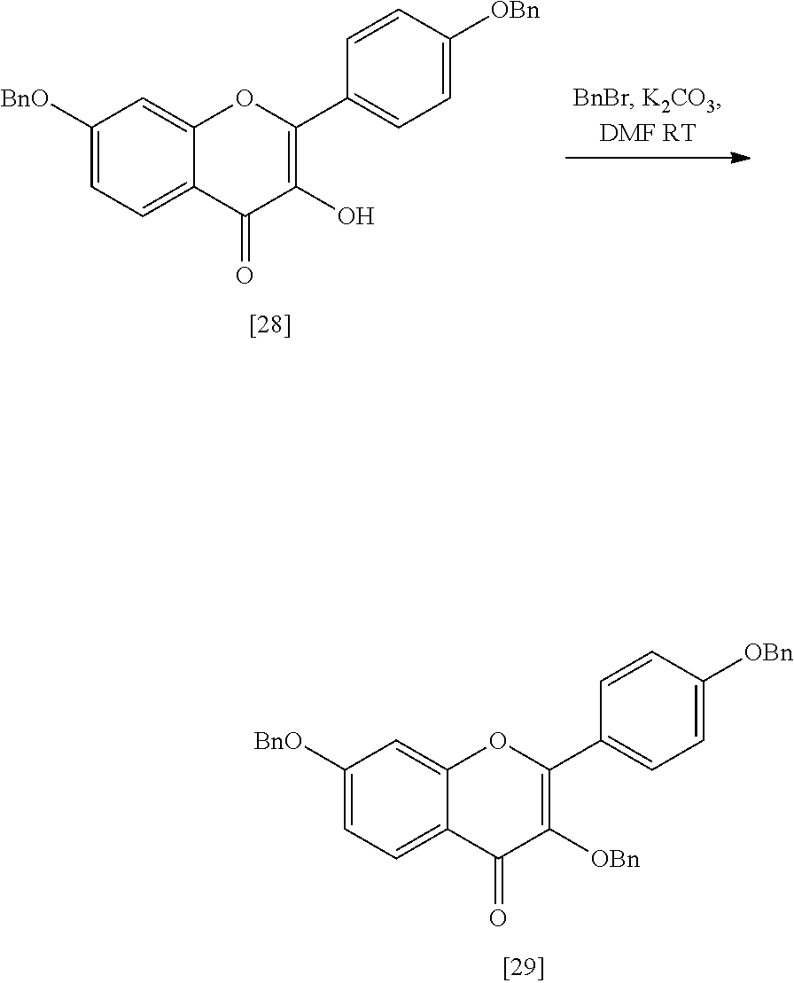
C1([BnO])=CC=C2C(=C1)OC(C1=CC=C([OBn])C=C1)=C(O)C2=O.C1([BnO])=CC=C2C(=C1)OC(C1=CC=C([OBn])C=C1)=C([OBn])C2=O
